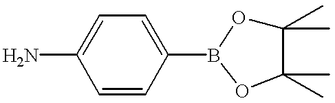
C1=C(N)C=CC(B2OC(C)(C)C(C)(C)O2)=C1
